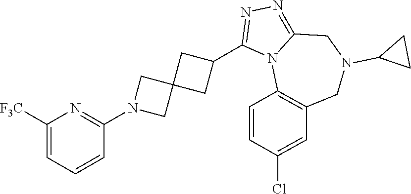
C1(N2CC3(C2)CC(C2=NN=C4N2C2=C(CN(C5CC5)C4)C=C(Cl)C=C2)C3)=NC([F3C])=CC=C1
